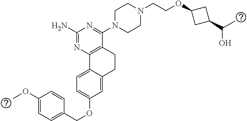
C1(N)=NC2=C(C(N3CCN(CCOC4CC(C(C)O)C4)CC3)=N1)CCC1=CC(OCC3=CC=C(OC)C=C3)=CC=C21
